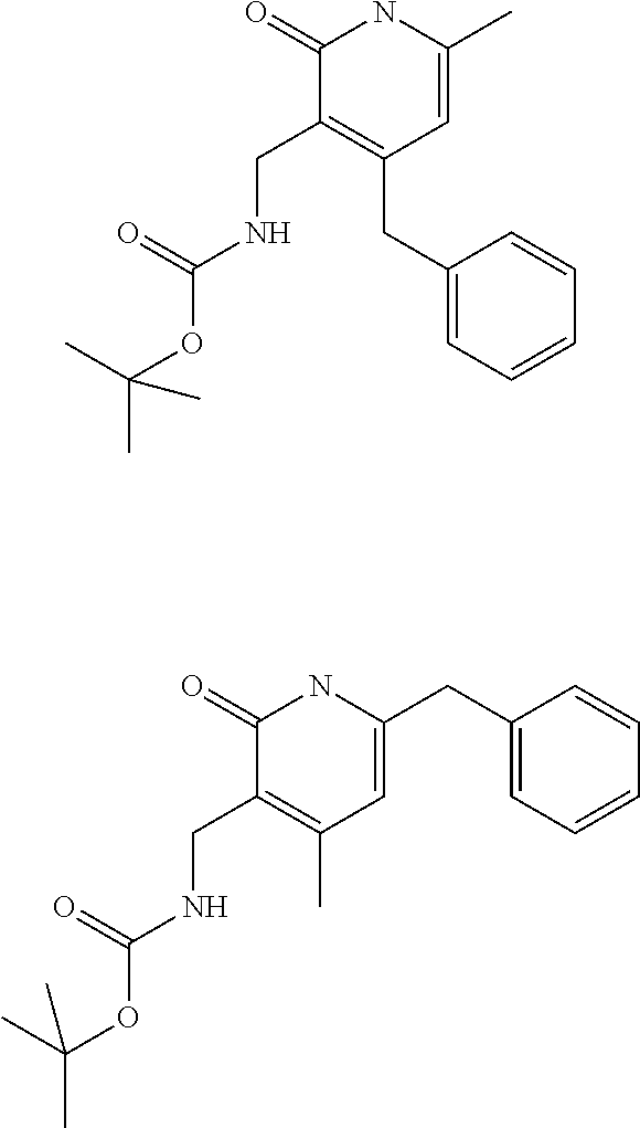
N1C(=O)C(CNC(OC(C)(C)C)=O)=C(CC2=CC=CC=C2)C=C1C.C1(CC2=CC(C)=C(CNC(OC(C)(C)C)=O)C(=O)N2)=CC=CC=C1
